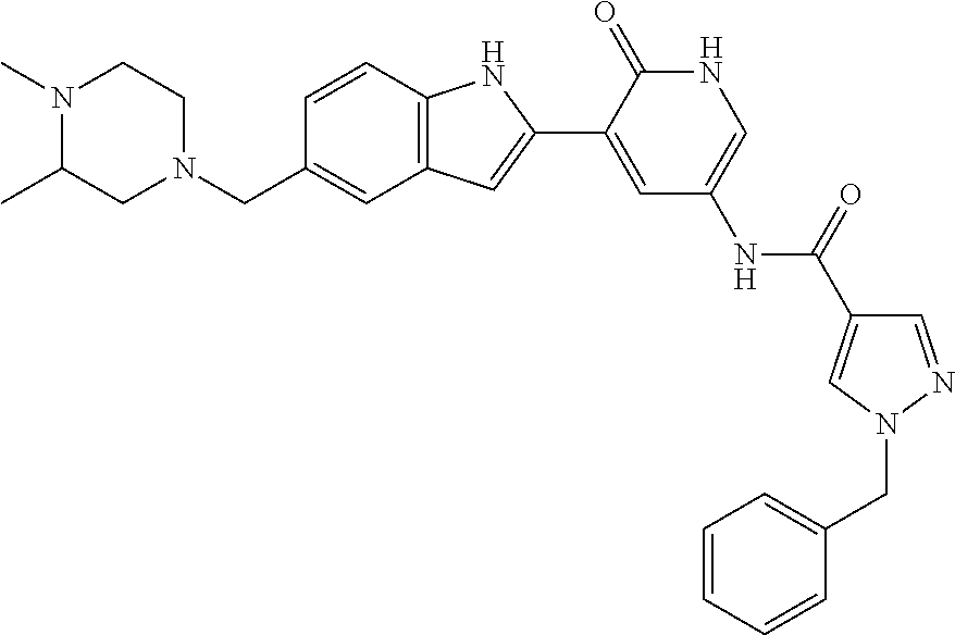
[H].C1C(C)N(C)CCN1CC1=CC2=C(C=C1)NC(C1=CC(NC(=O)C3=CN(CC4=CC=CC=C4)N=C3)=CNC1=O)=C2
